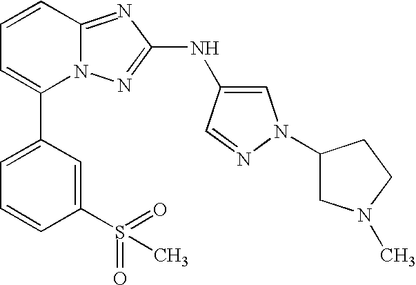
C1=CC2=NC(NC3=CN(C4CN(C)CC4)N=C3)=NN2C(C2=CC=CC(S(=O)(C)=O)=C2)=C1
